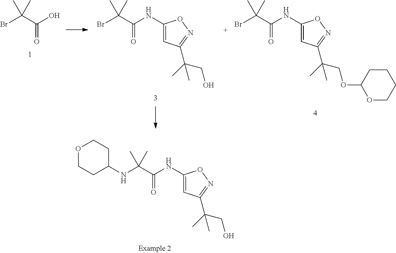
N(C(C(NC1=CC(C(C)(CO)C)=NO1)=O)(C)C)C1CCOCC1.BrC(C(O)=O)(C)C.BrC(C(NC1=CC(C(C)(CO)C)=NO1)=O)(C)C.BrC(C(NC1=CC(C(C)(COC2OCCCC2)C)=NO1)=O)(C)C
